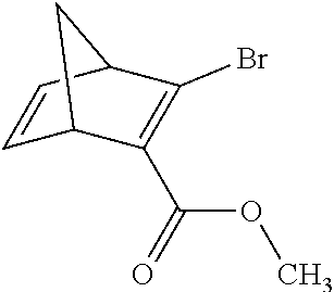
C1=CC2C(Br)=C(C(=O)OC)C1C2
